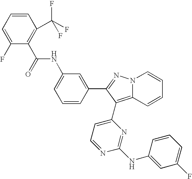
C1=CC(C(F)(F)F)=C(C(=O)NC2=CC=CC(C3=NN4C(=C3C3=CC=NC(NC5=CC(F)=CC=C5)=N3)C=CC=C4)=C2)C(F)=C1
